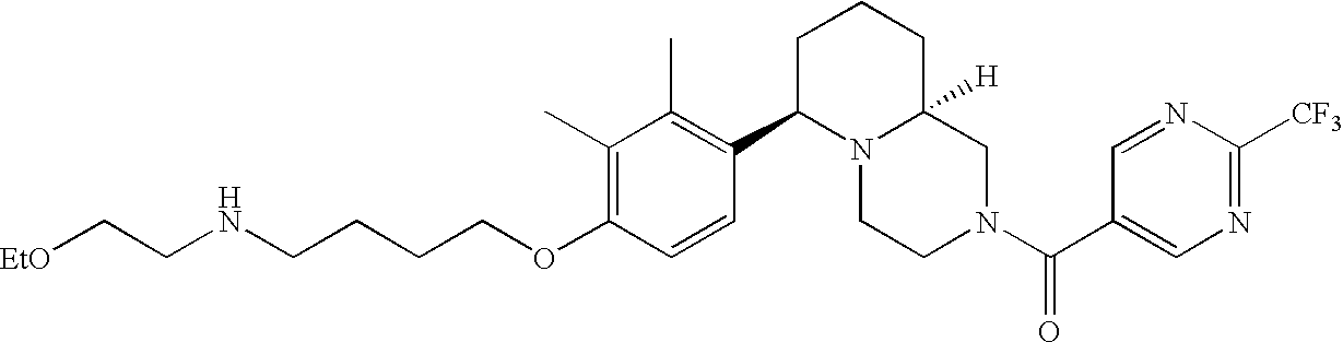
C(OC1=C(C)C(C)=C(C2N3C([H])(CN(C(=O)C4=CN=C([CF3])N=C4)CC3)CCC2)C=C1)CCCNCC[EtO]
